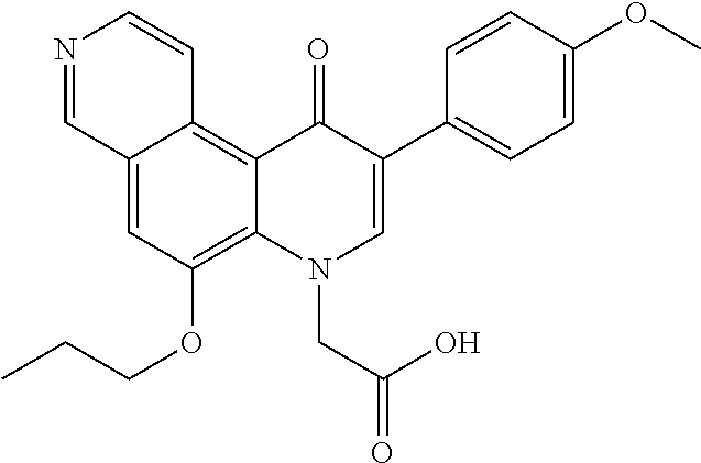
C12=CC(OCCC)=C3C(=C1C=CN=C2)C(=O)C(C1=CC=C(OC)C=C1)=CN3CC(O)=O
